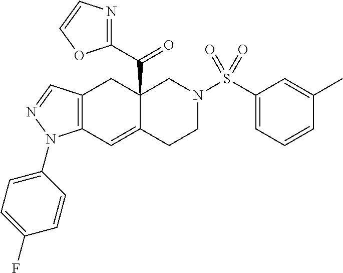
C12=C(C=C3C(C(=O)C4=NC=CO4)(C1)CN(S(C1=CC=CC(C)=C1)(=O)=O)CC3)N(C1=CC=C(F)C=C1)N=C2
